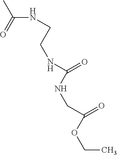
N(CCNC(NCC(OCC)=O)=O)C(C)=O
